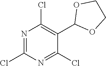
N1=C(Cl)N=C(Cl)C(C2OCCO2)=C1Cl
